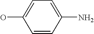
OC1=CC=C(N)C=C1
